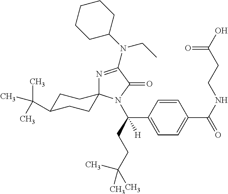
N1=C(N(C2CCCCC2)CC)C(=O)N(C(C2=CC=C(C(NCCC(O)=O)=O)C=C2)(CCC(C)(C)C)[H])C12CCC(C(C)(C)C)CC2
